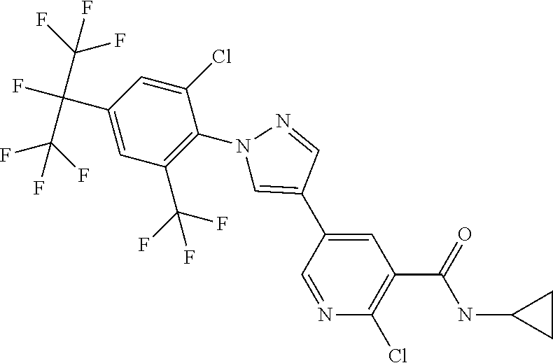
C1=NC(Cl)=C(C(NC2CC2)=O)C=C1C1=CN(C2=C(C(F)(F)F)C=C(C(F)(C(F)(F)F)C(F)(F)F)C=C2Cl)N=C1
